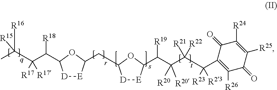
CC(C(C([R18])C1[D][E]C(CC2[D][E]C(C([R19])C(C(C([R23])([R23])C3=C([R26])C(=O)C([R25])=C([R24])C3=O)([R21])[R22])([R20])[R20])O2)O1)([R17])[R17])([R16])[R15]
